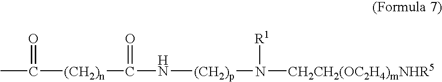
CC([(CH2)n]C(N[(CH2)p]N([CH2CH2(OC2H4)mNHR5])[R1])=O)=O
